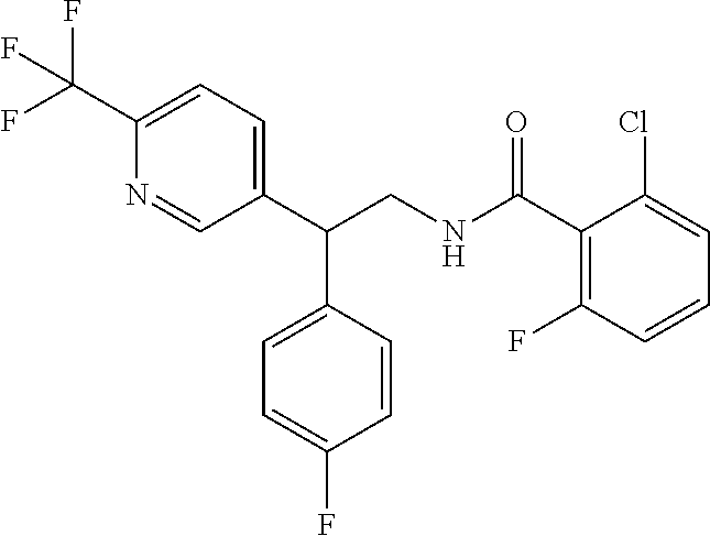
C1(C(CNC(C2=C(F)C=CC=C2Cl)=O)C2=CC=C(F)C=C2)=CC=C(C(F)(F)F)N=C1
